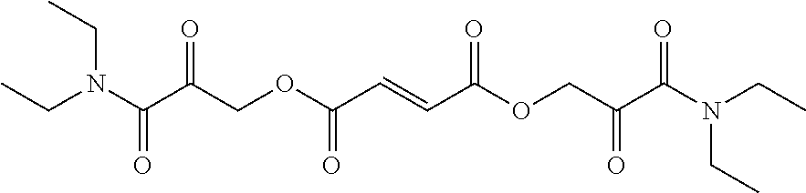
C(N(C(C(COC(C=CC(OCC(C(N(CC)CC)=O)=O)=O)=O)=O)=O)CC)C
